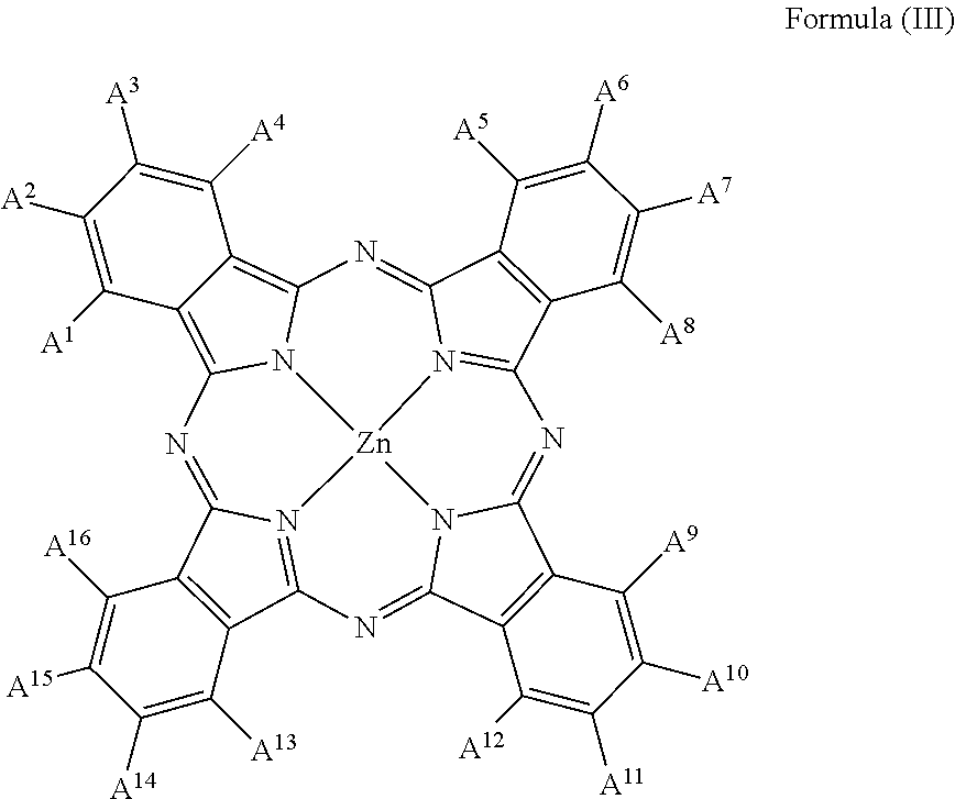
C12=C(C3=N4C1=NC1=C5C(=C6N1[Zn]41N4=C(C7=C(C4=N6)C([A5])=C([A6])C([A7])=C7[A8])N=C4C6=C(C(=N3)N41)C([A12])=C([A11])C([A10])=C6[A9])C([A4])=C([A3])C([A2])=C5[A1])C([A13])=C([A14])C([A15])=C2[A16]
